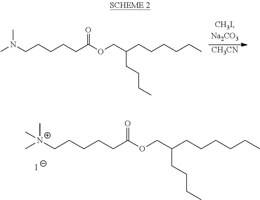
[CH3CN].CN(CCCCCC(OCC(CCCCCC)CCCC)=O)C.[I-].C[N+](CCCCCC(OCC(CCCCCC)CCCC)=O)(C)C
